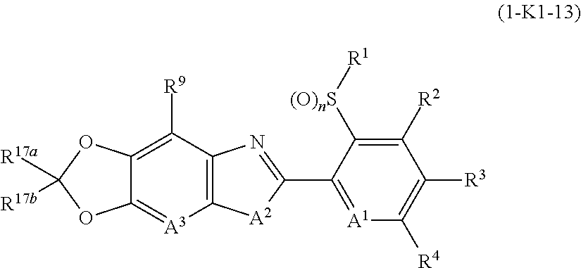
C12=C(C([R9])=C3C(=[A3]1)OC([R17a])([R17b])O3)N=C(C1=[A1]C([R4])=C([R3])C([R2])=C1[(O)nS][R1])[A2]2
